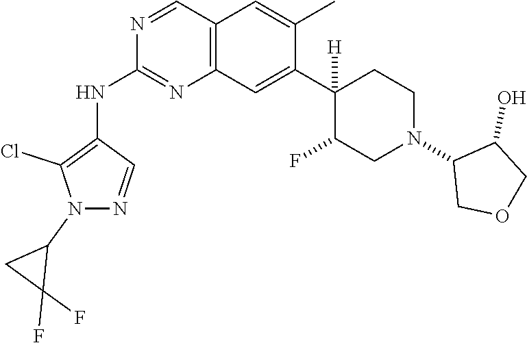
C12=C(C=C(C3([H])C(F)CN(C4COCC4O)CC3)C(C)=C1)N=C(NC1=C(Cl)N(C3CC3(F)F)N=C1)N=C2
